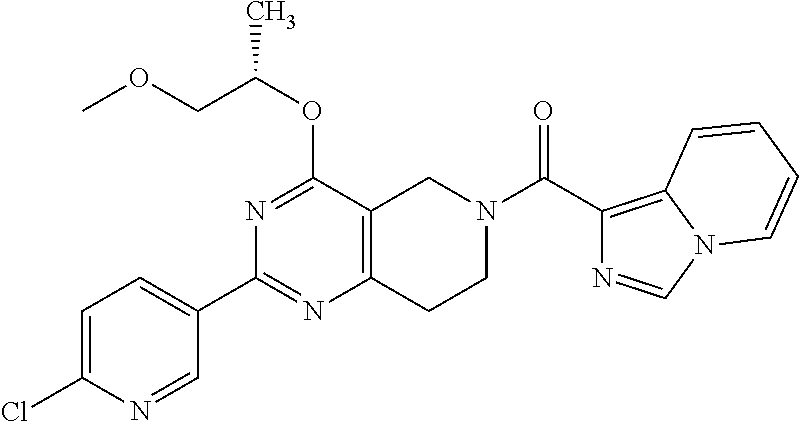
C1=C(Cl)N=CC(C2=NC3=C(C(OC(COC)C)=N2)CN(C(C2=C4N(C=N2)C=CC=C4)=O)CC3)=C1
